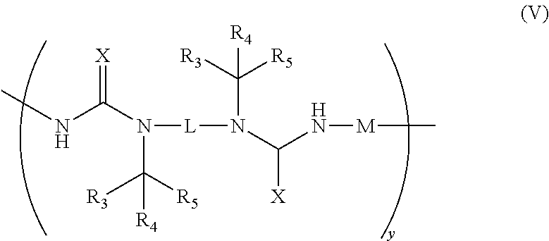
CNC(N(C([R5])([R3])[R4])[L]N(C(N[M]C)[X])C([R3])([R5])[R4])=[X]
